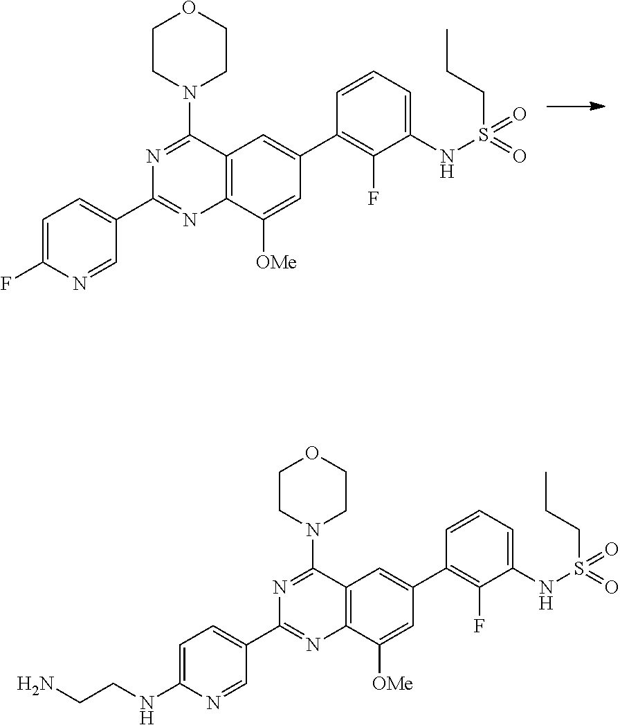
C1=C(F)N=CC(C2=NC3=C(C(N4CCOCC4)=N2)C=C(C2=C(F)C(NS(CCC)(=O)=O)=CC=C2)C=C3[OMe])=C1.C1=C(NCCN)N=CC(C2=NC3=C(C(N4CCOCC4)=N2)C=C(C2=C(F)C(NS(CCC)(=O)=O)=CC=C2)C=C3[OMe])=C1
